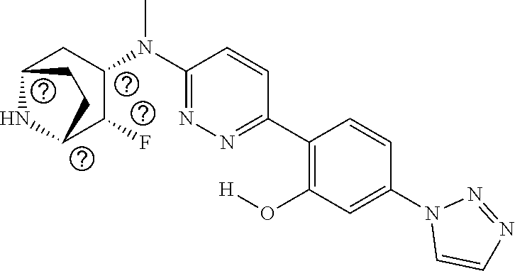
C1(N(C2CC3NC(C2F)CC3)C)=NN=C(C2=C(O[H])C=C(N3C=CN=N3)C=C2)C=C1
